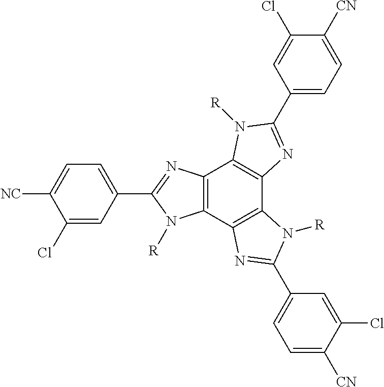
C1=C(C2=NC3=C(C4=C(C5=C3N([R])C(C3=CC=C([CN])C(Cl)=C3)=N5)N([R])C(C3=CC=C([NC])C(Cl)=C3)=N4)N2[R])C=C(Cl)C([CN])=C1
